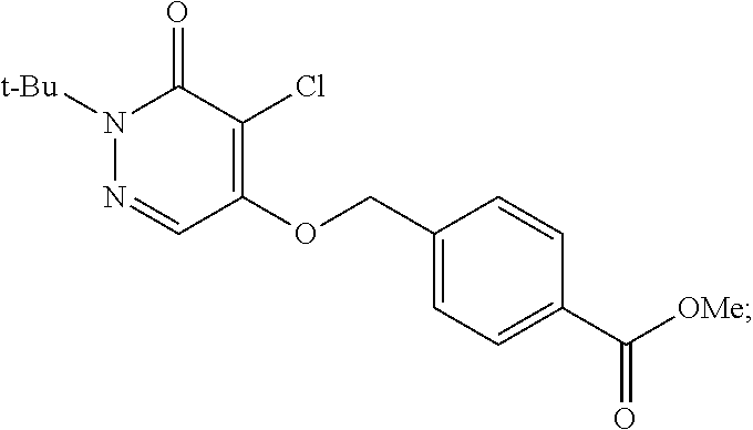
N1=CC(OCC2=CC=C(C([OMe])=O)C=C2)=C(Cl)C(=O)N1[t-Bu]
